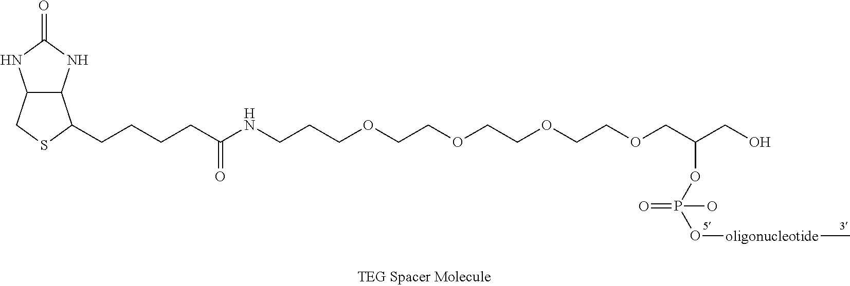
C12C(NC(=O)N1)C(CCCCC(NCCCOCCOCCOCCOCC(CO)OP(O[oligonucleotide]C)(=O)O)=O)SC2
